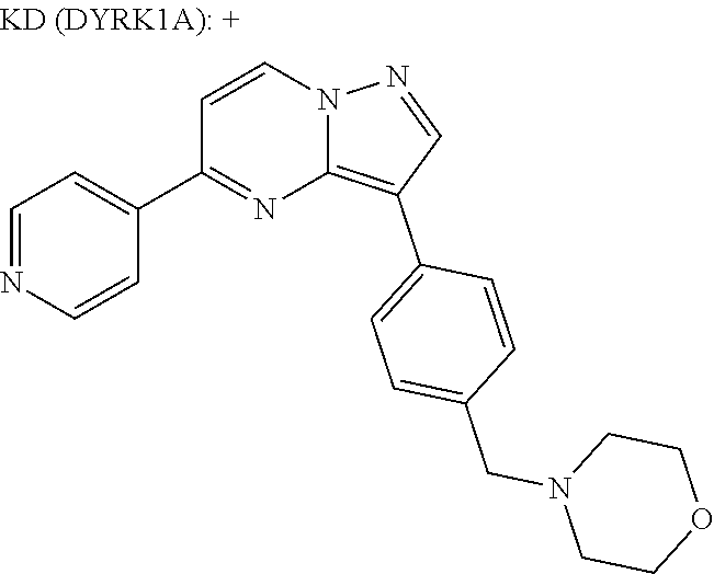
C1=NC=CC(C2=NC3=C(C4=CC=C(CN5CCOCC5)C=C4)C=NN3C=C2)=C1
